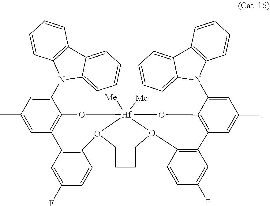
C1(C)=CC2=C(C(N3C4=CC=CC=C4C4=C3C=CC=C4)=C1)O[Hf]13([Me])([Me])O(C4=C2C=C(F)C=C4)CCCCO1C1=C(C=C(F)C=C1)C1=C(O3)C(N2C3=C(C4=CC=CC=C24)C=CC=C3)=CC(C)=C1
